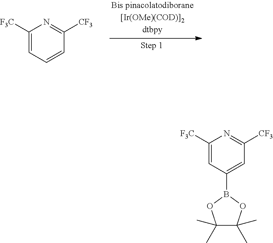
C1([F3C])=CC(B2OC(C)(C)C(C)(C)O2)=CC([CF3])=N1.C1([F3C])=CC=CC([CF3])=N1
